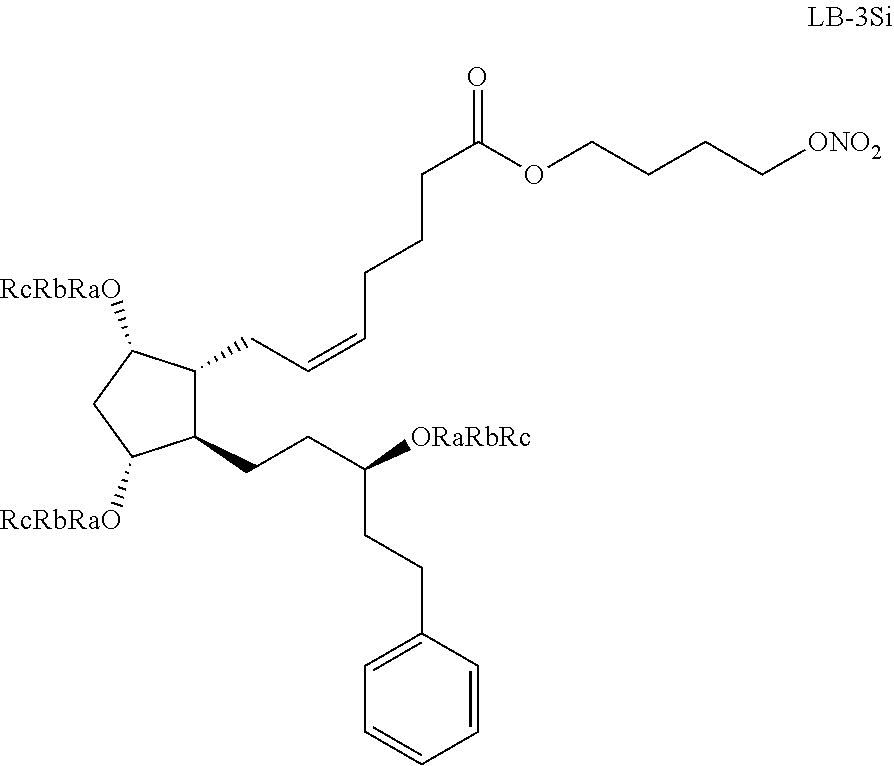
[ORaRbRc]C(CCC1C(CC=CCCCC(OCCCC[ONO2])=O)C([RcRbRaO])CC1[RcRbRaO])CCC1=CC=CC=C1
